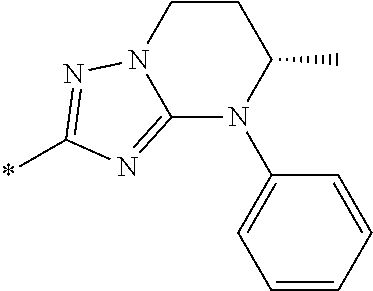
N1(C2=CC=CC=C2)C(C)CCN2C1=NC(*)=N2
